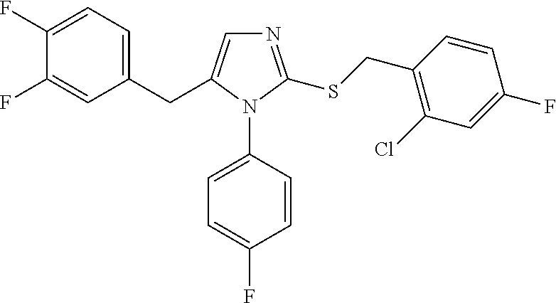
C1(F)=CC=C(CC2=CN=C(SCC3=C(Cl)C=C(F)C=C3)N2C2=CC=C(F)C=C2)C=C1F
